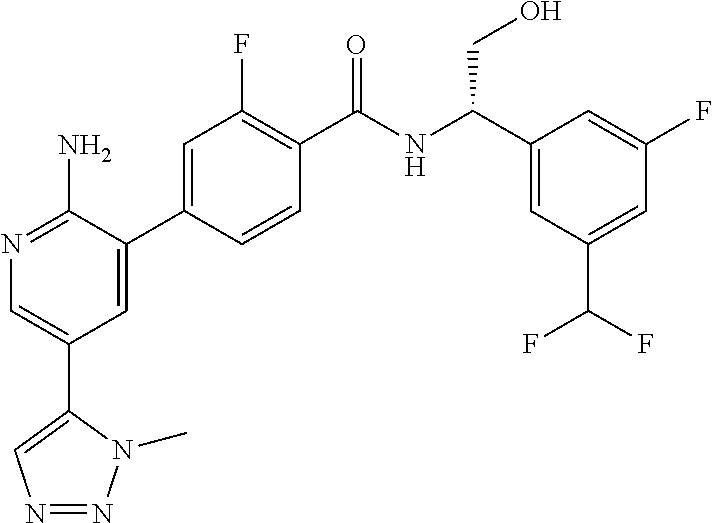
N1=C(N)C(C2=CC(F)=C(C(NC(C3=CC(C(F)F)=CC(F)=C3)CO)=O)C=C2)=CC(C2=CN=NN2C)=C1
